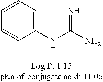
C1(NC(N)=N)=CC=CC=C1
